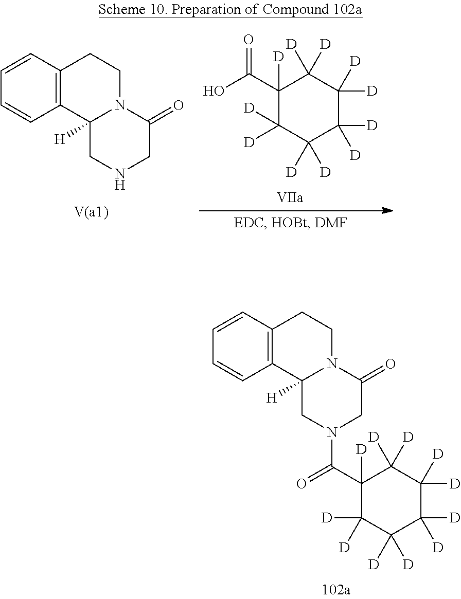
C1([D])(C(=O)N2CC(=O)N3C([H])(C2)C2=C(CC3)C=CC=C2)C([D])([D])C([D])([D])C([D])([D])C([D])([D])C1([D])[D].C1=CC2=C(C=C1)C1([H])N(CC2)C(=O)CNC1.C1([D])(C(O)=O)C([D])([D])C([D])([D])C([D])([D])C([D])([D])C1([D])[D]
